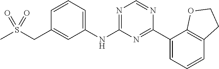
C1=CC=C(NC2=NC=NC(C3=CC=CC4=C3OCC4)=N2)C=C1CS(C)(=O)=O
